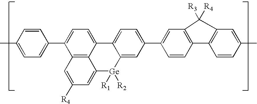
C1=C(C)C=CC(C2=CC=C3C4=C2C=C([R4])C=C4[Ge]([R1])([R2])C2=CC(C4=CC5=C(C=C4)C4=C(C=C(C)C=C4)C5([R4])[R3])=CC=C32)=C1
